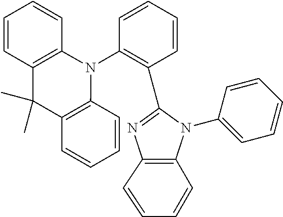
C1=CC=CC(N2C3=C(C(C)(C)C4=C2C=CC=C4)C=CC=C3)=C1C1=NC2=C(N1C1=CC=CC=C1)C=CC=C2
